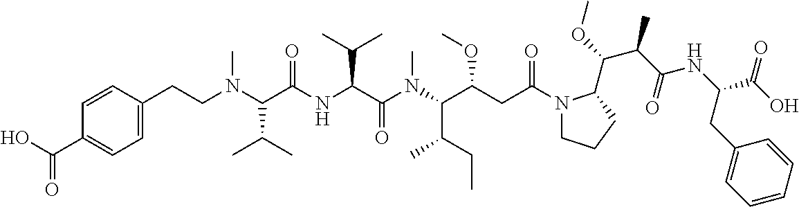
C1(C(=O)O)=CC=C(CCN(C(C(NC(C(N(C(C(CC(N2CCCC2C(OC)C(C(NC(C(O)=O)CC2=CC=CC=C2)=O)C)=O)OC)C(CC)C)C)=O)C(C)C)=O)C(C)C)C)C=C1
